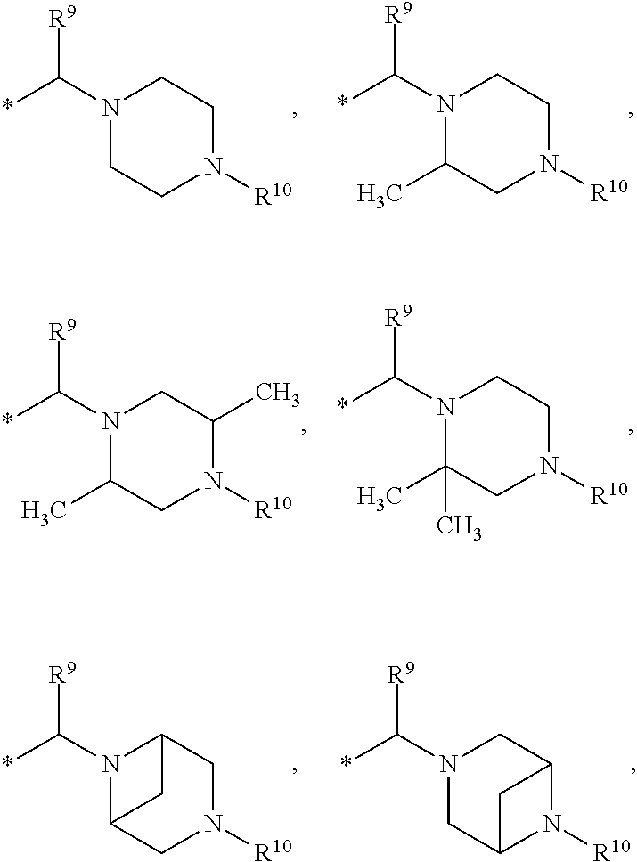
N1(C(*)[R9])C(C)(C)CN([R10])CC1.N1(C(*)[R9])C(C)CN([R10])C(C)C1.N1(C(*)[R9])C(C)CN([R10])CC1.N1(C(*)[R9])CCN([R10])CC1.N1(C(*)[R9])C2CN([R10])CC1C2.N1(C(*)[R9])CC2N([R10])C(C1)C2
